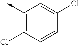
C1(->C)=C(Cl)C=CC(Cl)=C1
